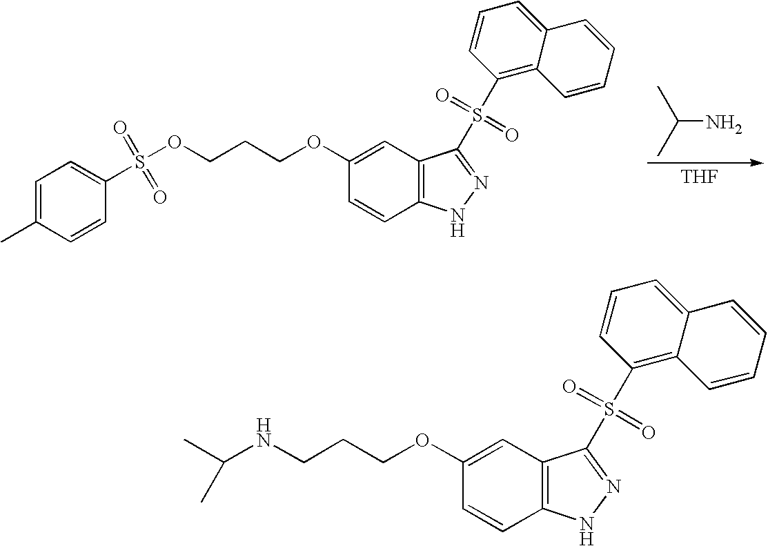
C1=C(C)C=CC(S(OCCCOC2=CC3=C(C=C2)NN=C3S(C2=C3C(=CC=C2)C=CC=C3)(=O)=O)(=O)=O)=C1.[THF].NC(C)C.N(CCCOC1=CC2=C(C=C1)NN=C2S(C1=C2C(=CC=C1)C=CC=C2)(=O)=O)C(C)C
